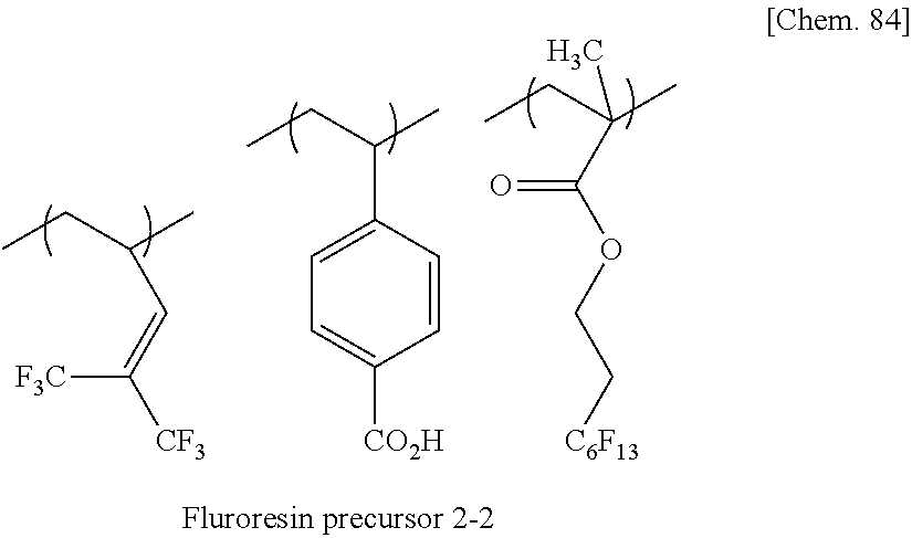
CCC(C)C=C([F3C])[CF3].CCC(C)C1=CC=C([CO2H])C=C1.CCC(C)(C)C(OCC[C6F13])=O
